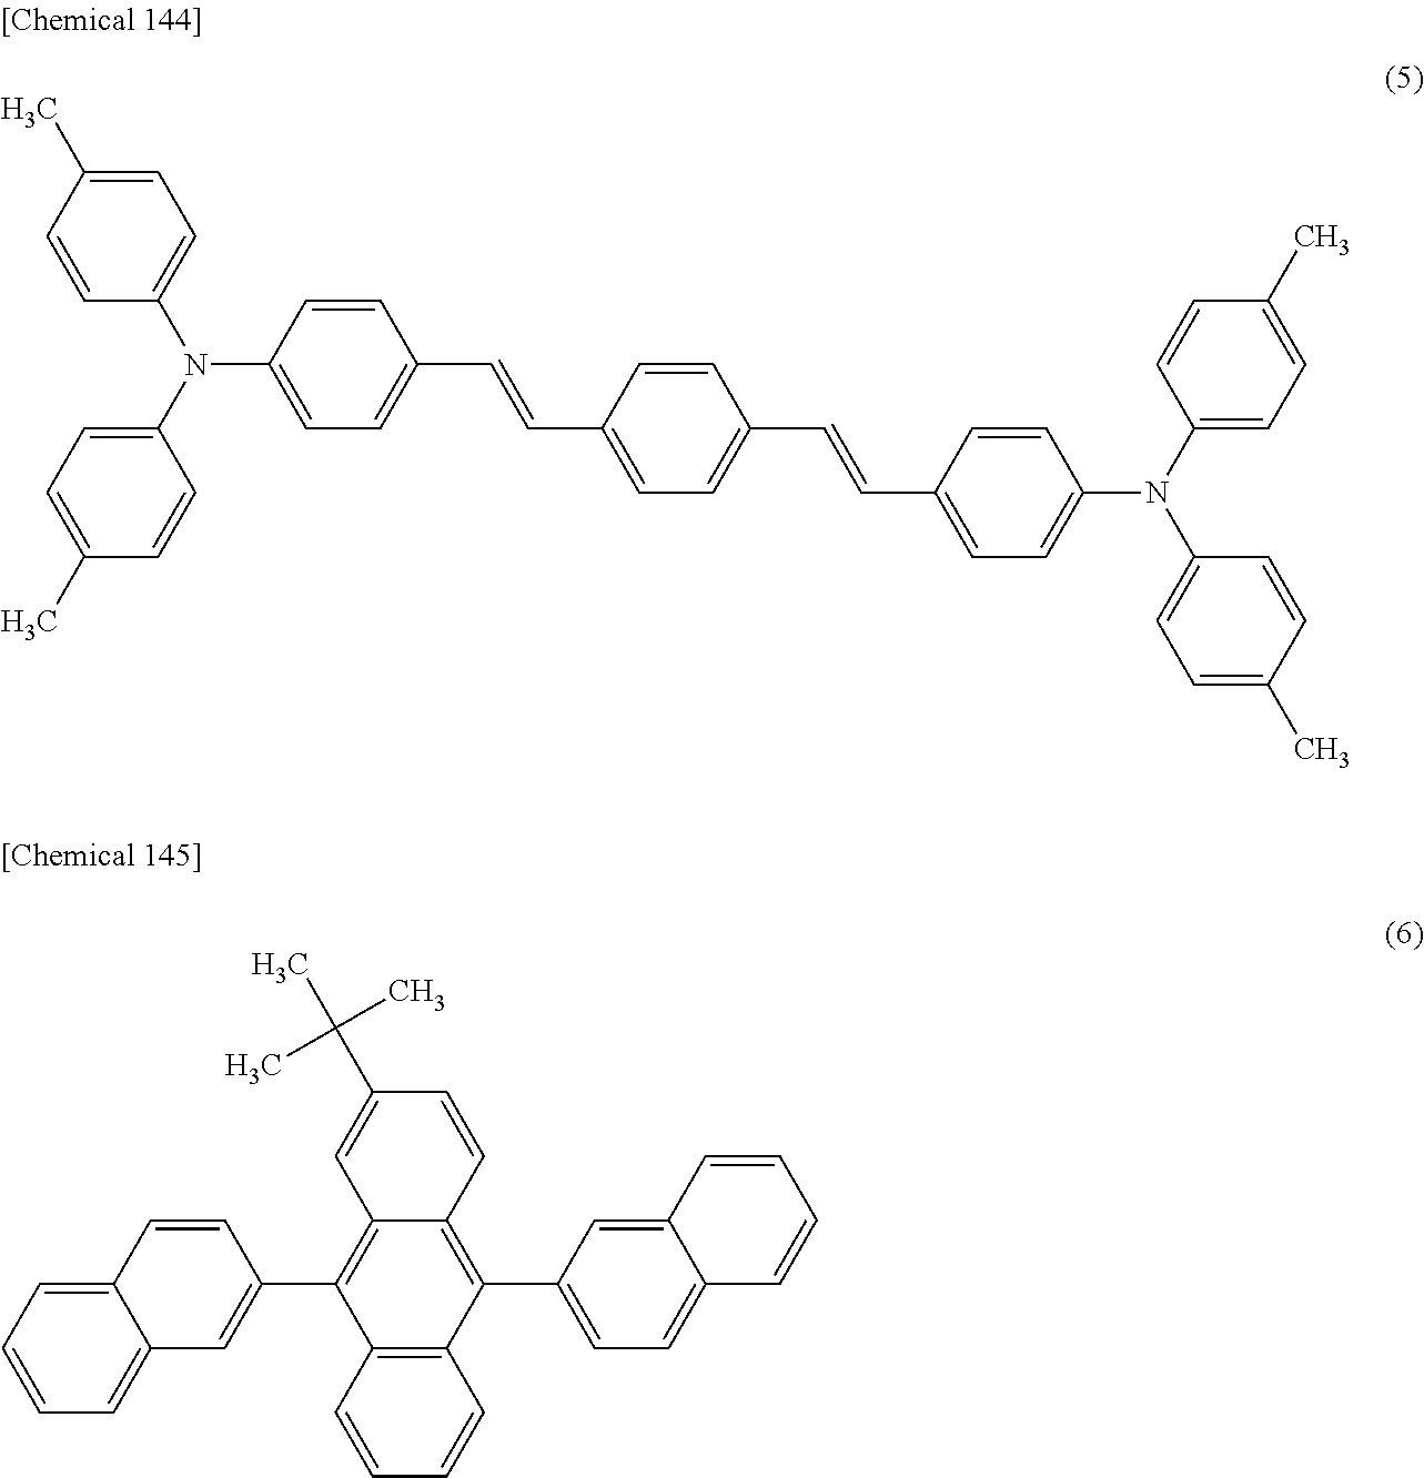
C1=CC(N(C2=CC=C(C)C=C2)C2=CC=C(C=CC3=CC=C(C=CC4=CC=C(N(C5=CC=C(C)C=C5)C5=CC=C(C)C=C5)C=C4)C=C3)C=C2)=CC=C1C.C1=CC=CC2=C1C(C1=CC3=CC=CC=C3C=C1)=C1C(=C2C2=CC=C3C(=C2)C=CC=C3)C=CC(C(C)(C)C)=C1
